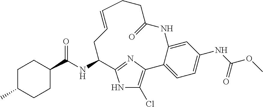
C1(C(=O)NC2CC=CCCC(=O)NC3=CC(NC(OC)=O)=CC=C3C3=C(Cl)NC2=N3)CCC(C)CC1
